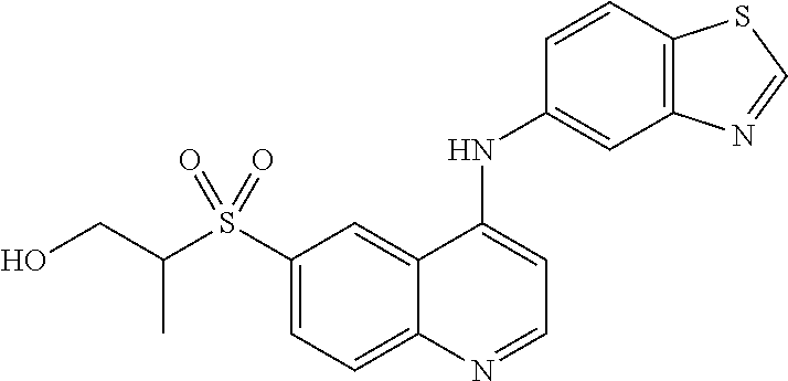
S(C1=CC=C2C(=C1)C(NC1=CC3=C(C=C1)SC=N3)=CC=N2)(C(CO)C)(=O)=O
